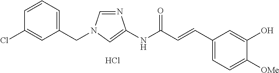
N1=CN(CC2=CC=CC(Cl)=C2)C=C1NC(C=CC1=CC=C([OMe])C(O)=C1)=O.Cl
